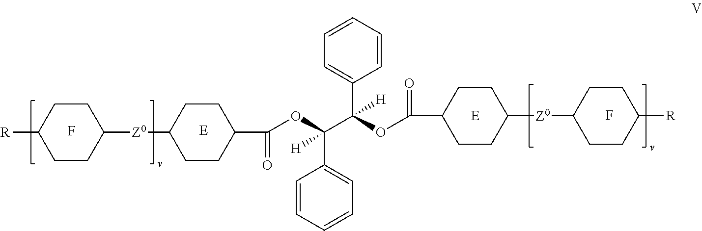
C1CC([Z0]C2CCC(C(=O)OC(C3=CC=CC=C3)(C(C3=CC=CC=C3)(OC(=O)C3CCC([Z0]C4CCC([R])CC4)CC3)[H])[H])CC2)CCC1[R].F.F
